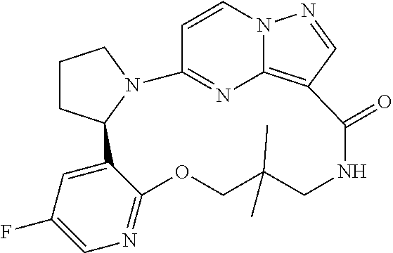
C1(=O)NCC(C)(C)COC2=NC=C(F)C=C2C2CCCN2C2=NC3=C1C=NN3C=C2
